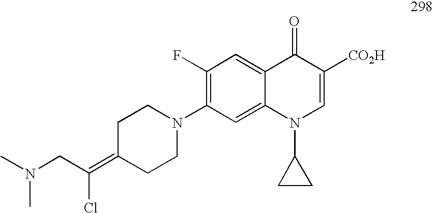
C1(F)=C(N2CCC(=C(CN(C)C)Cl)CC2)C=C2C(=C1)C(=O)C([CO2H])=CN2C1CC1
